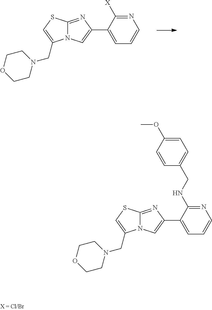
C1=C(C2=CN3C(=N2)SC=C3CN2CCOCC2)C([X])=NC=C1.C1=C(C2=CN3C(=N2)SC=C3CN2CCOCC2)C(NCC2=CC=C(OC)C=C2)=NC=C1
